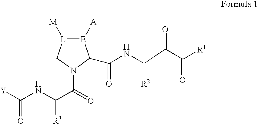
[E]1([A])[L]([M])CN(C(C(NC([Y])=O)[R3])=O)C1C(NC(C(=O)C([R1])=O)[R2])=O
